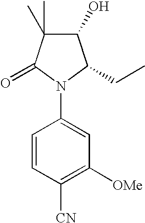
C1(O)C(C)(C)C(=O)N(C2=CC([OMe])=C([CN])C=C2)C1CC
